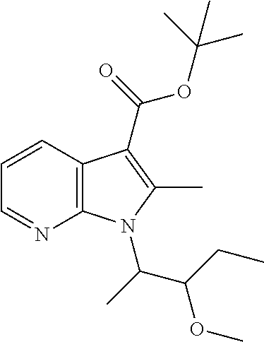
C12=C(C=CC=N1)C(C(OC(C)(C)C)=O)=C(C)N2C(C)C(CC)OC
